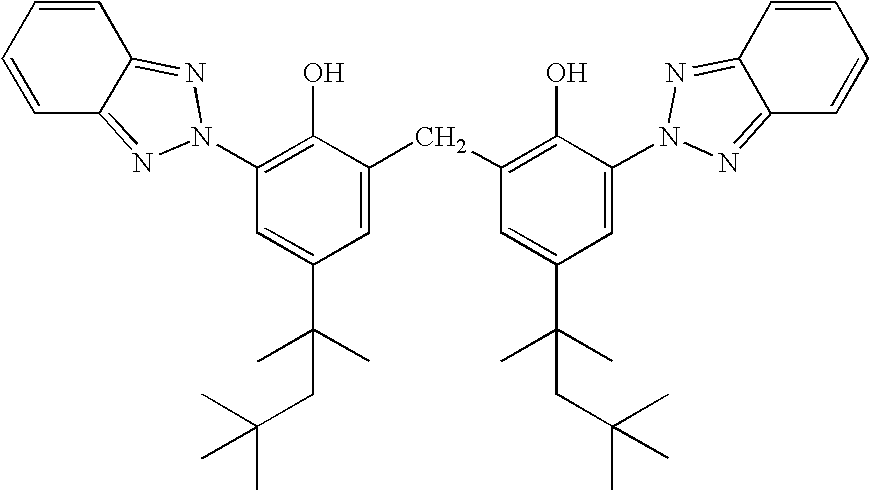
C1=CC2=NN(C3=C(O)C(CC4=C(O)C(N5N=C6C=CC=CC6=N5)=CC(C(C)(C)CC(C)(C)C)=C4)=CC(C(C)(C)CC(C)(C)C)=C3)N=C2C=C1
